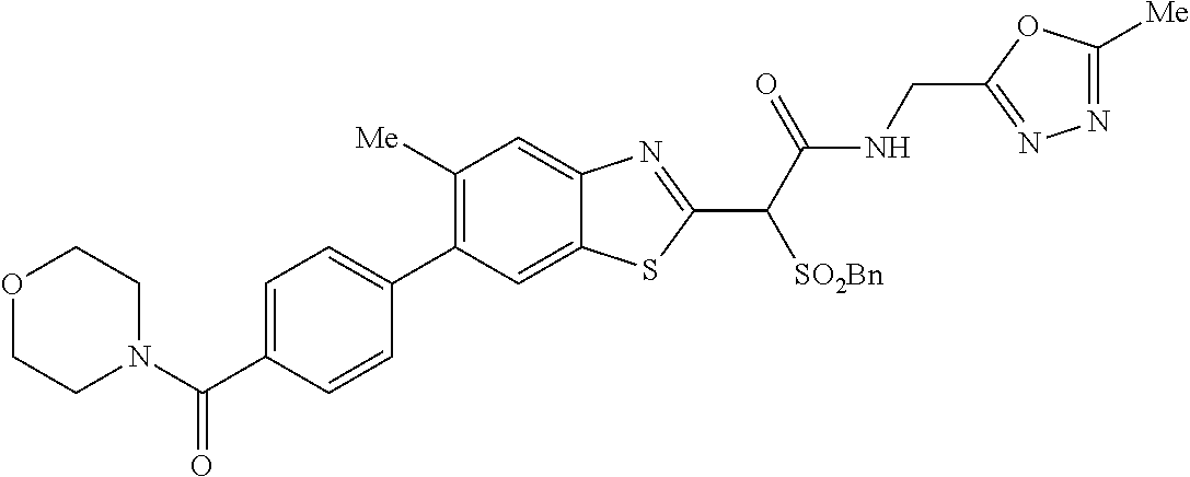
C1(C2=CC=C(C(N3CCOCC3)=O)C=C2)=C([Me])C=C2C(=C1)SC(C(C(NCC1=NN=C([Me])O1)=O)[SO2Bn])=N2
